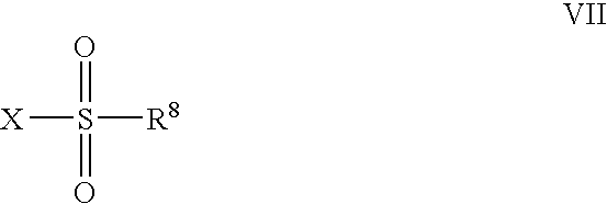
[X]S(=O)(=O)[R8]
